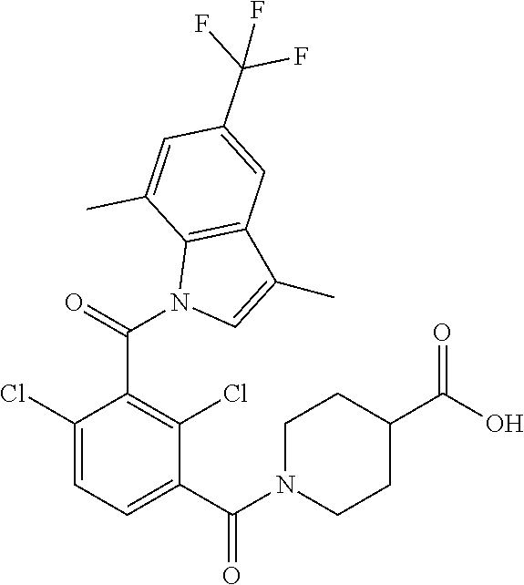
C1(C(N2C=C(C)C3=C2C(C)=CC(C(F)(F)F)=C3)=O)=C(Cl)C(C(N2CCC(C(O)=O)CC2)=O)=CC=C1Cl
